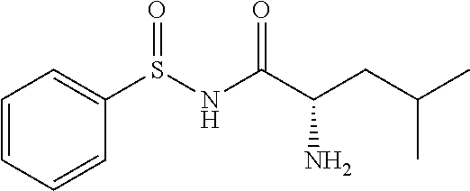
C1(S(NC(C(N)CC(C)C)=O)=O)=CC=CC=C1
